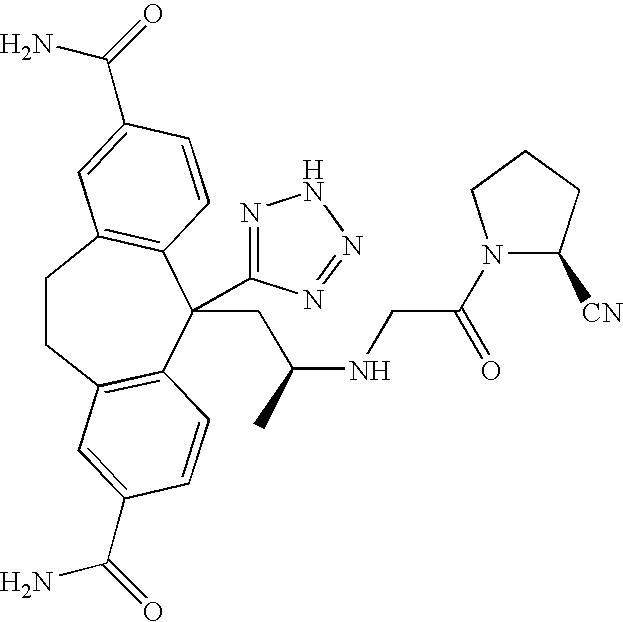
C1CC2=C(C(CC(NCC(N3C([CN])CCC3)=O)C)(C3=NNN=N3)C3=C1C=C(C(=O)N)C=C3)C=CC(C(=O)N)=C2
